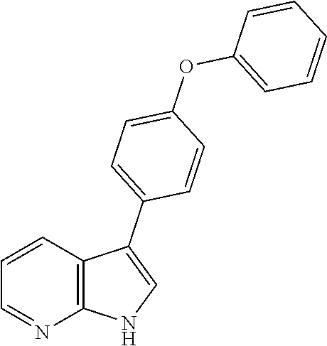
C1=CC2=C(N=C1)NC=C2C1=CC=C(OC2=CC=CC=C2)C=C1
